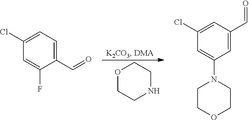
O1CCNCC1.C1(C=O)=CC=C(Cl)C=C1F.C1=C(C=O)C=C(Cl)C=C1N1CCOCC1
